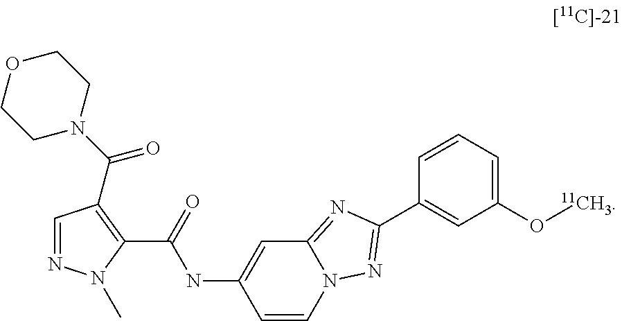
C12=NC(C3=CC(O[11CH3])=CC=C3)=NN1C=CC(NC(C1=C(C(=O)N3CCOCC3)C=NN1C)=O)=C2
